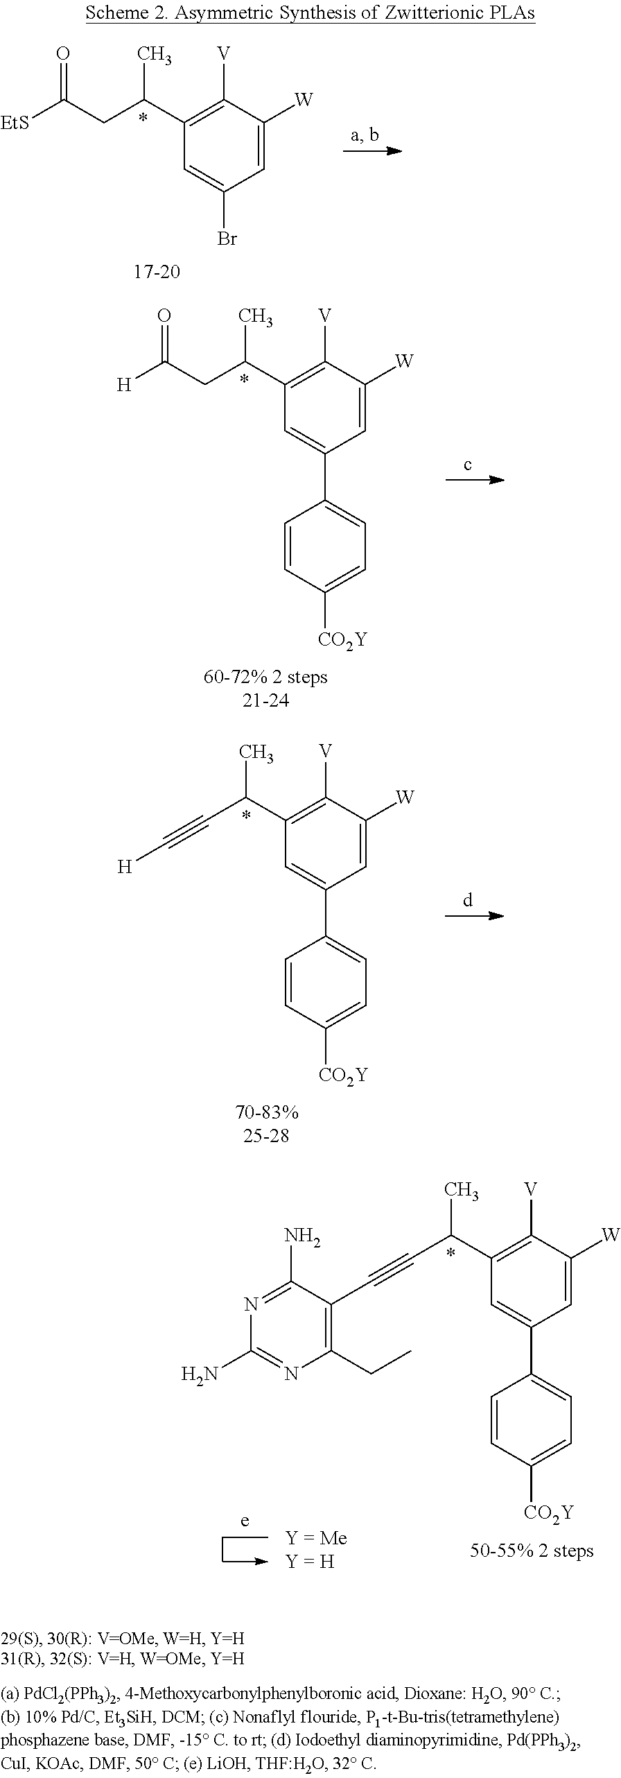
[EtS]C(CC(C1=C([V])C([W])=CC(Br)=C1)C)=O.[H]C(CC(C1=C([V])C([W])=CC(C2=CC=C([CO2Y])C=C2)=C1)C)=O.C(C(C1=C([V])C([W])=CC(C2=CC=C([CO2Y])C=C2)=C1)C)#CC1=C(CC)N=C(N)N=C1N.C(->C)CC.C(C(C1=C([V])C([W])=CC(C2=CC=C([CO2Y])C=C2)=C1)C)#C[H]
